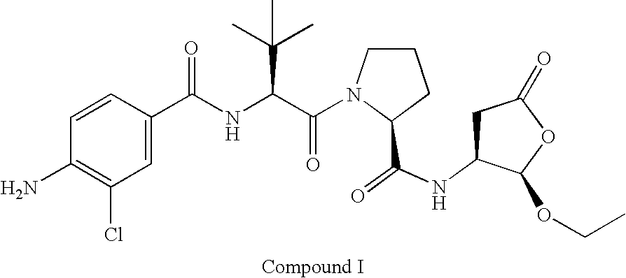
C1=CC(N)=C(Cl)C=C1C(NC(C(=O)N1CCCC1C(NC1C(OCC)OC(=O)C1)=O)C(C)(C)C)=O
